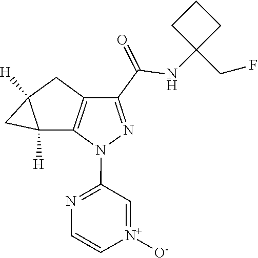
[N+]1([O-])=CC(N2C3=C(CC4([H])CC34[H])C(C(NC3(CF)CCC3)=O)=N2)=NC=C1
